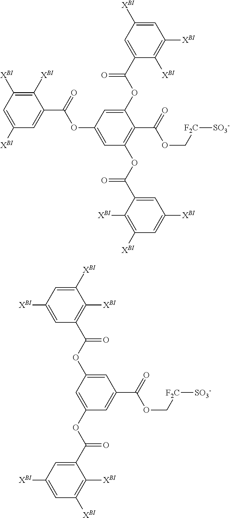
C1([XBI])=C([XBI])C=C([XBI])C=C1C(OC1=CC(OC(C2=CC([XBI])=CC([XBI])=C2[XBI])=O)=C(C(=O)OC[F2C][SO3-])C(OC(C2=CC([XBI])=CC([XBI])=C2[XBI])=O)=C1)=O.C1=C(OC(C2=CC([XBI])=CC([XBI])=C2[XBI])=O)C=C(C(=O)OC[F2C][SO3-])C=C1OC(C1=C([XBI])C([XBI])=CC([XBI])=C1)=O
